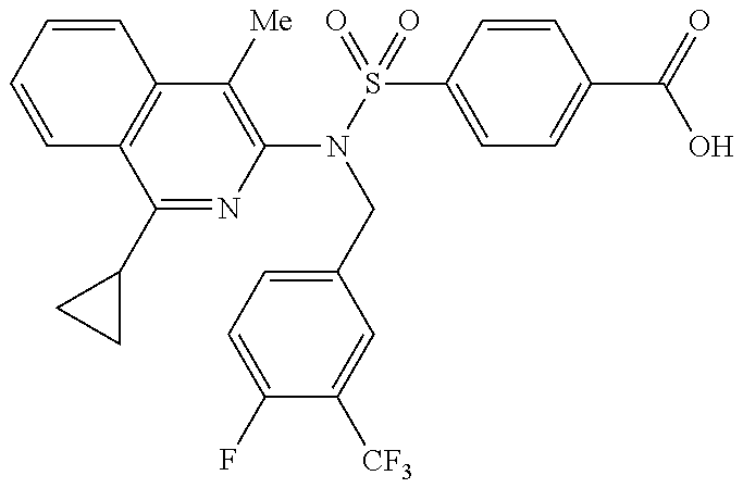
C1=CC=CC2=C1C(C1CC1)=NC(N(S(=O)(C1=CC=C(C(=O)O)C=C1)=O)CC1=CC=C(F)C([CF3])=C1)=C2[Me]
